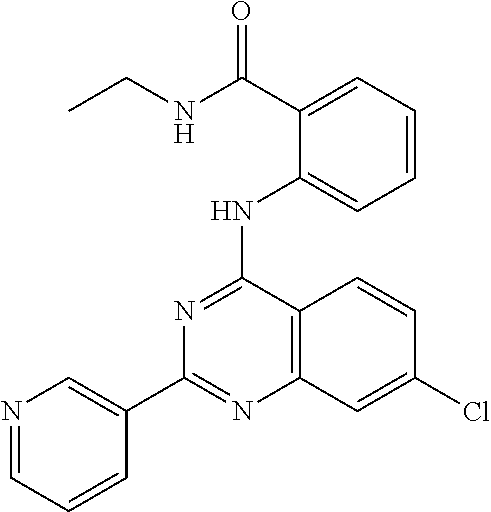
C1(C2=CN=CC=C2)=NC2=C(C(NC3=CC=CC=C3C(NCC)=O)=N1)C=CC(Cl)=C2
